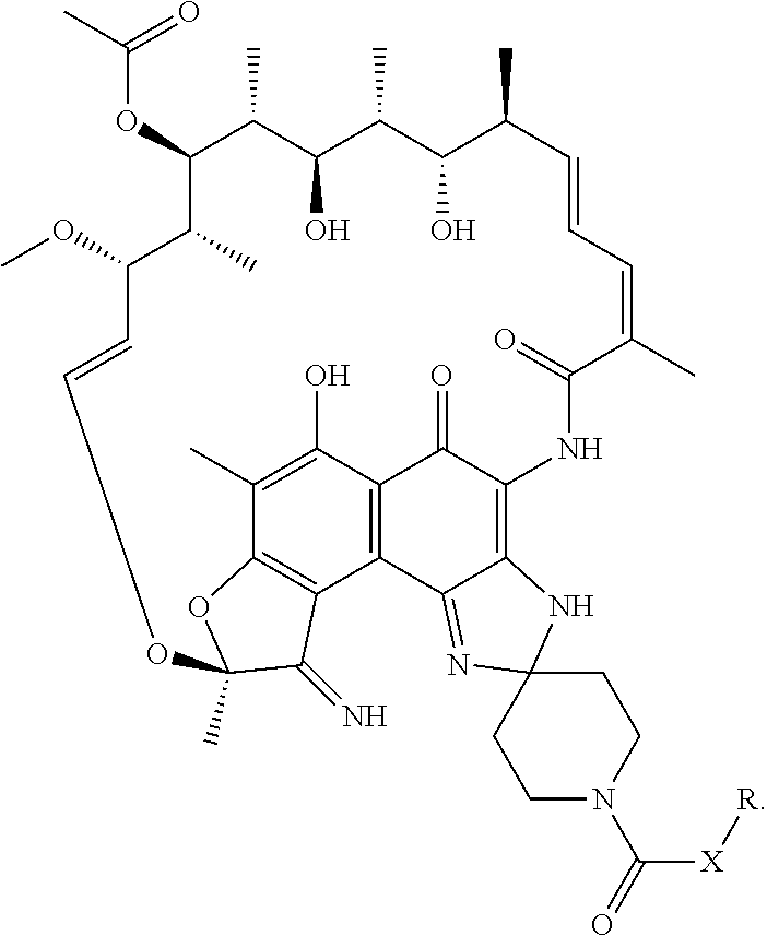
C1(OC(C)=O)C(C)C(O)C(C)C(O)C(C)C=CC=C(C)C(=O)NC2=C3C(=NC4(N3)CCN(C(=O)[X][R])CC4)C3=C(C2=O)C(O)=C(C)C2=C3C(=N)C(C)(O2)OC=CC(OC)C1C
